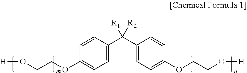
C1=CC(OCCO[H])=CC=C1C(C1=CC=C(OCCO[H])C=C1)([R1])[R2]
